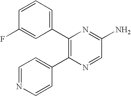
C1(C2=C(C3=CC=NC=C3)N=CC(N)=N2)=CC=CC(F)=C1
